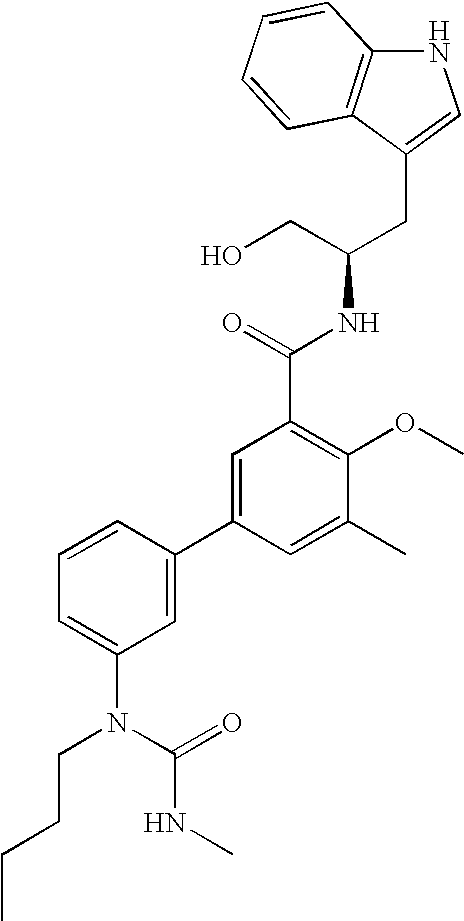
N1C2=C(C(CC(CO)NC(C3=C(OC)C(C)=CC(C4=CC(N(CCCC)C(=O)NC)=CC=C4)=C3)=O)=C1)C=CC=C2
